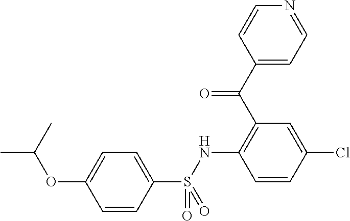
C1(C(C2=C(NS(C3=CC=C(OC(C)C)C=C3)(=O)=O)C=CC(Cl)=C2)=O)=CC=NC=C1
